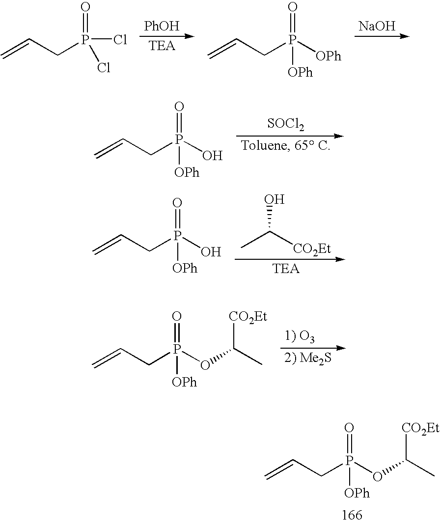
[PhOH].[NaOH].C=CCP(Cl)(Cl)=O.C=CCP([OPh])(=O)[OPh].[SOCl2].C=CCP([OPh])(=O)O.OC([CO2Et])C.C=CCP([OPh])(=O)O.C=CCP([OPh])(=O)OC(C)[CO2Et].C=CCP([OPh])(=O)OC(C)[CO2Et]
